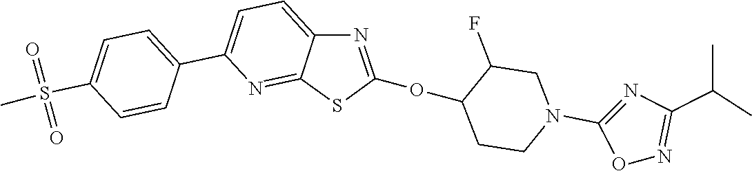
C1=C(C2=CC=C(S(C)(=O)=O)C=C2)N=C2C(=C1)N=C(OC1CCN(C3=NC(C(C)C)=NO3)CC1F)S2
